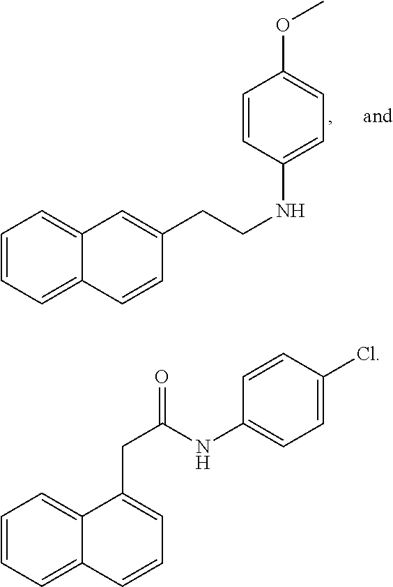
C1=CC=C2C(=C1)C=C(CCNC1=CC=C(OC)C=C1)C=C2.C1=CC=C2C(=C1)C(CC(=O)NC1=CC=C(Cl)C=C1)=CC=C2
